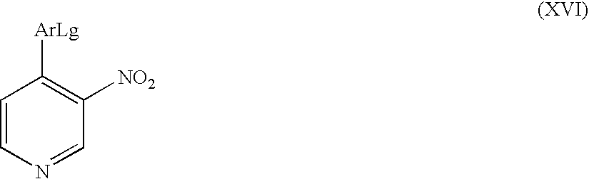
C1=CN=CC([NO2])=C1[ArLg]
